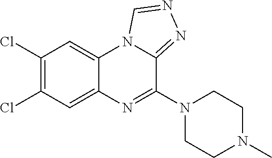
C1(Cl)=C(Cl)C=C2C(=C1)N1C(=NN=C1)C(N1CCN(C)CC1)=N2
